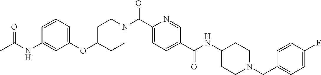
C1CN(C(C2=CC=C(C(=O)NC3CCN(CC4=CC=C(F)C=C4)CC3)C=N2)=O)CCC1OC1=CC=CC(NC(=O)C)=C1
